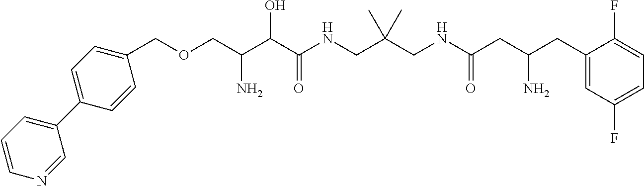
C(C(C(C(NCC(CNC(CC(CC1=CC(F)=CC=C1F)N)=O)(C)C)=O)O)N)OCC1=CC=C(C2=CC=CN=C2)C=C1
